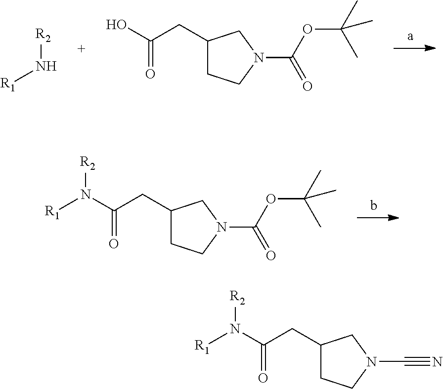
[R2]N[R1].C1(CC(O)=O)CCN(C(=O)OC(C)(C)C)C1.C1(CC(N([R1])[R2])=O)CCN(C(=O)OC(C)(C)C)C1.C1(CC(N([R1])[R2])=O)CCN(C#N)C1
